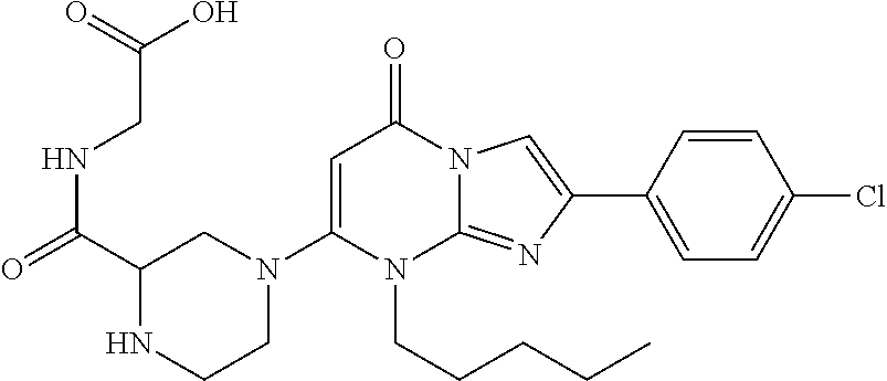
C1=C(N2CCNC(C(=O)NCC(O)=O)C2)N(CCCCC)C2=NC(C3=CC=C(Cl)C=C3)=CN2C1=O
